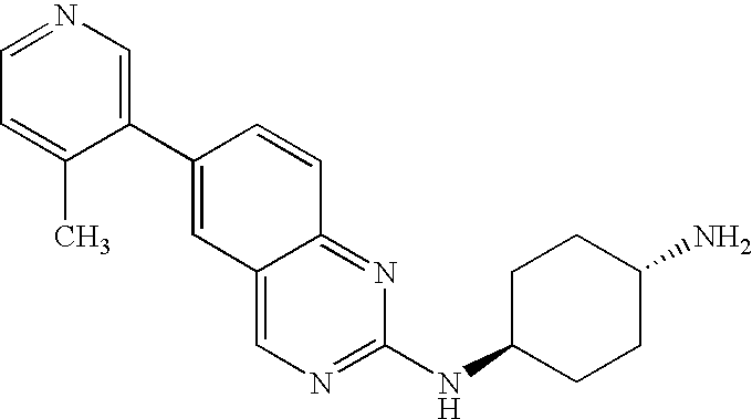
C1=NC=C(C2=CC3=CN=C(NC4CCC(N)CC4)N=C3C=C2)C(C)=C1
